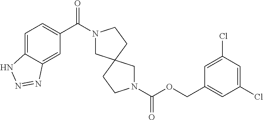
N1(C(C2=CC=C3C(=C2)N=NN3)=O)CC2(CC1)CCN(C(OCC1=CC(Cl)=CC(Cl)=C1)=O)C2
